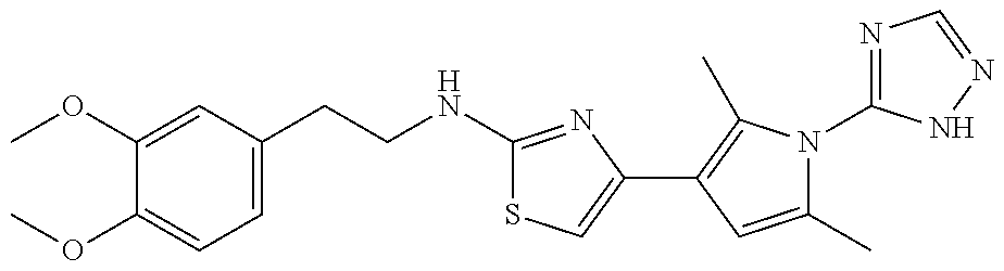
C1(OC)=CC(CCNC2=NC(C3=C(C)N(C4=NC=NN4)C(C)=C3)=CS2)=CC=C1OC
